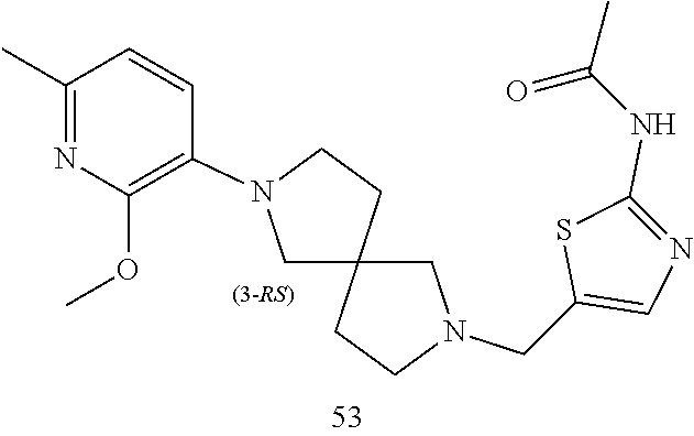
C12(CN(CC3=CN=C(NC(=O)C)S3)CC1)CCN(C1=C(OC)N=C(C)C=C1)C2
